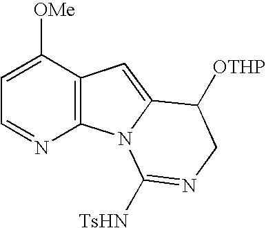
C1=C([OMe])C2=C(N=C1)N1C(=C2)C([OTHP])CN=C1[TsHN]
